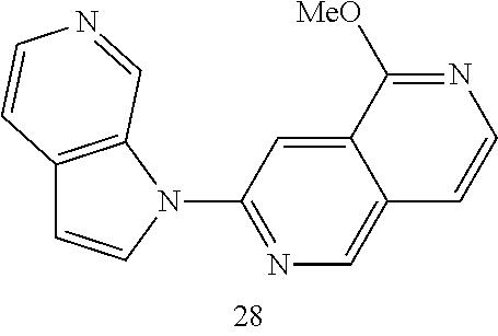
C12=C(N(C3=NC=C4C(=C3)C([MeO])=NC=C4)C=C1)C=NC=C2
